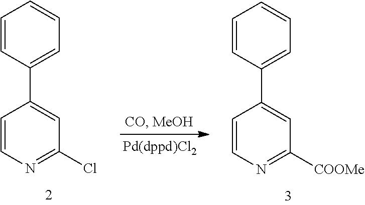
C1=CC(C2=CC(Cl)=NC=C2)=CC=C1.C1=CC(C2=CC([COOMe])=NC=C2)=CC=C1
